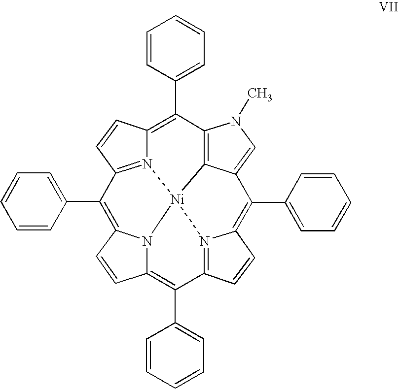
C1=CC(C2=C3C=CC4=C(C5=CC=CC=C5)C5=N6C(=C(C7=CC=CC=C7)C7=CN(C)C8=C7[Ni]6(N34)N3=C2C=CC3=C8C2=CC=CC=C2)C=C5)=CC=C1
